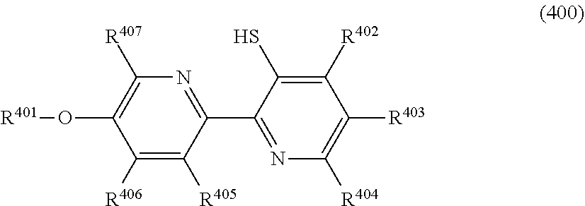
C1([R406])=C([R405])C(C2=NC([R404])=C([R403])C([R402])=C2S)=NC([R407])=C1O[R401]
